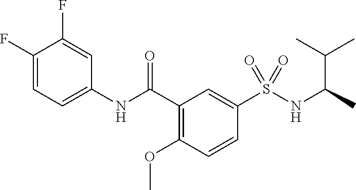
C1(F)=CC=C(NC(C2=C(OC)C=CC(S(NC(C)C(C)C)(=O)=O)=C2)=O)C=C1F
